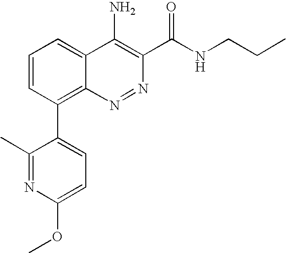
C1=CC(C2=CC=C(OC)N=C2C)=C2C(=C1)C(N)=C(C(NCCC)=O)N=N2
